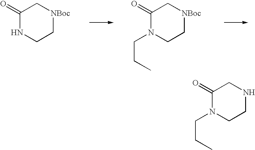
C1(=O)N(CCC)CCNC1.C1(=O)NCC[NBoc]C1.C1(=O)N(CCC)CC[NBoc]C1
